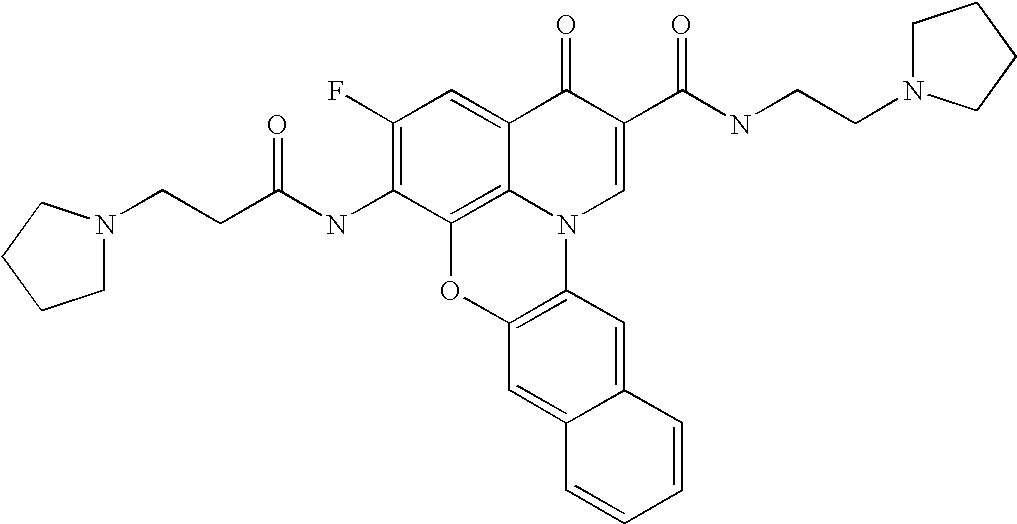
C1(F)=C(NC(CCN2CCCC2)=O)C2=C3C(=C1)C(=O)C(C(NCCN1CCCC1)=O)=CN3C1=C(O2)C=C2C(=C1)C=CC=C2
